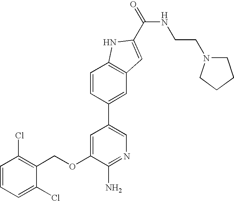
C1=CC=C(Cl)C(COC2=CC(C3=CC4=C(C=C3)NC(C(=O)NCCN3CCCC3)=C4)=CN=C2N)=C1Cl
